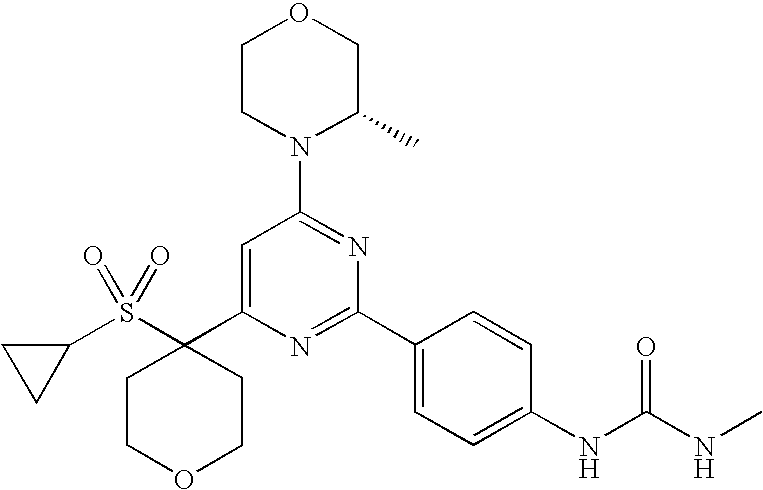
C1(C2=CC(N3C(C)COCC3)=NC(C3=CC=C(NC(=O)NC)C=C3)=N2)(S(C2CC2)(=O)=O)CCOCC1
